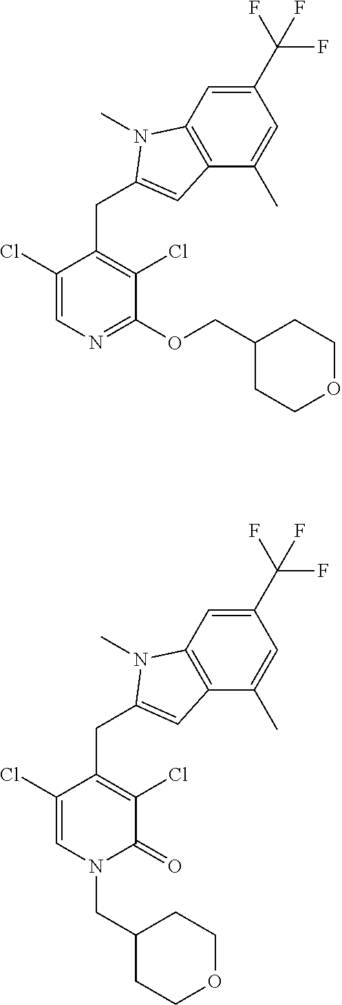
C1(Cl)=CN=C(OCC2CCOCC2)C(Cl)=C1CC1=CC2=C(C=C(C(F)(F)F)C=C2C)N1C.C1(Cl)=CN(CC2CCOCC2)C(=O)C(Cl)=C1CC1=CC2=C(C=C(C(F)(F)F)C=C2C)N1C
